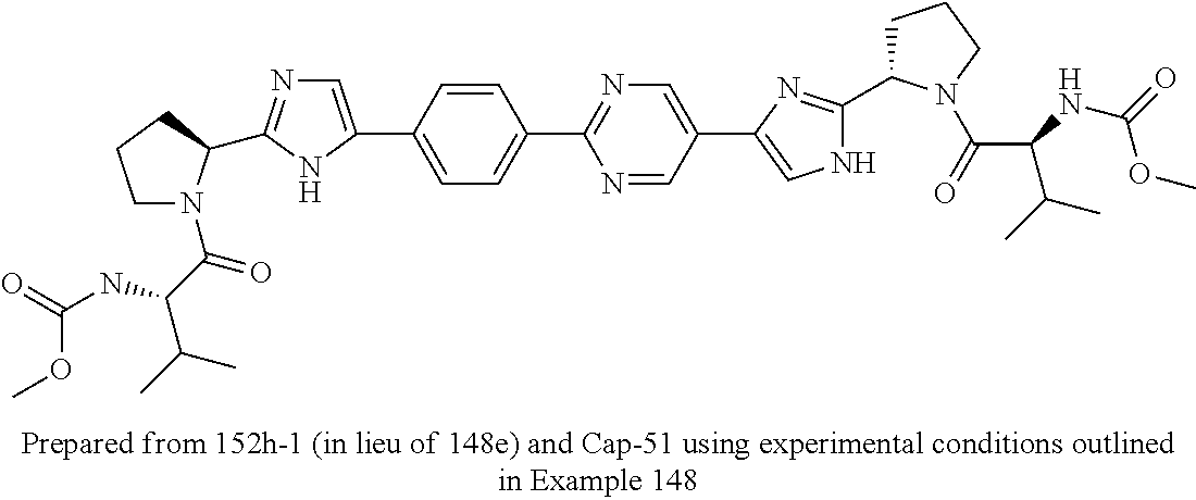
C1(C2=NC=C(C3=CNC(C4CCCN4C(=O)C(C(C)C)NC(=O)OC)=N3)C=N2)=CC=C(C2=CN=C(C3N(C(C(C(C)C)NC(=O)OC)=O)CCC3)N2)C=C1
